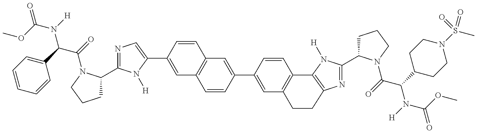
O=C(OC)N(C(C1=CC=CC=C1)C(=O)N1C(C2=NC=C(C3=CC4=C(C=C3)C=C(C3=CC5=C(C=C3)C3=C(N=C(C6CCCN6C(=O)C(C6CCN(S(C)(=O)=O)CC6)N([H])C(OC)=O)N3[H])CC5)C=C4)N2[H])CCC1)[H]
